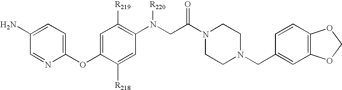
C1(OC2=CC([R219])=C(N(CC(N3CCN(CC4=CC5=C(C=C4)OCO5)CC3)=O)[R220])C=C2[R218])=CC=C(N)C=N1
